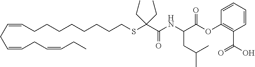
C(CC=CCCCCCCCCSC(C(=O)NC(C(OC1=C(C(O)=O)C=CC=C1)=O)CC(C)C)(CC)CC)=CCC=CCC
